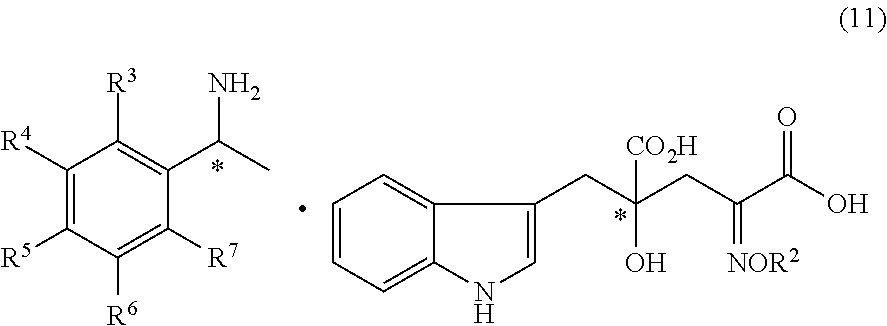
C1([R4])=C([R5])C([R6])=C([R7])C(C(C)N)=C1[R3].C1=CC=C2C(=C1)C(CC(CC(C(O)=O)=[NOR2])(O)[CO2H])=CN2
